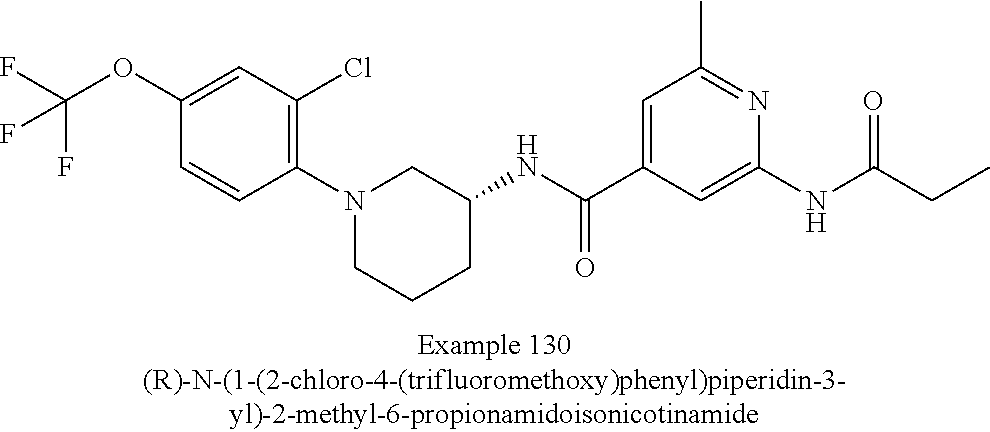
C1(OC(F)(F)F)=CC(Cl)=C(N2CCCC(NC(C3=CC(C)=NC(NC(CC)=O)=C3)=O)C2)C=C1
